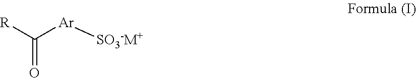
C(=O)([R])[Ar][SO3-M+]
